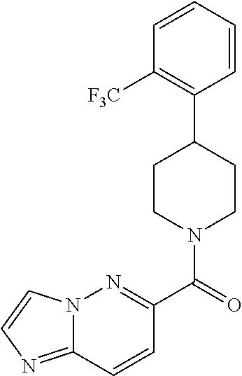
C1(C(=O)N2CCC(C3=C([F3C])C=CC=C3)CC2)=NN2C(=NC=C2)C=C1
